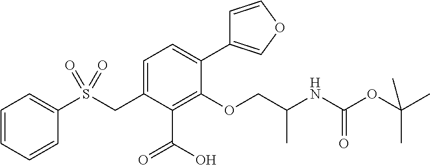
C1=CC=CC(S(CC2=CC=C(C3=COC=C3)C(OCC(NC(OC(C)(C)C)=O)C)=C2C(O)=O)(=O)=O)=C1
